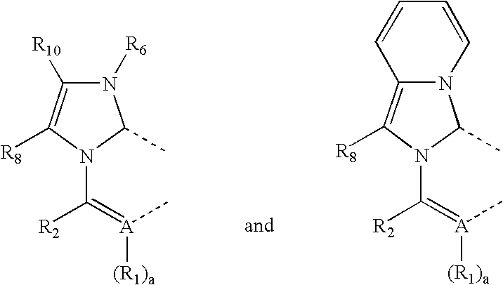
C1([R10])=C([R8])N(C(=[A]([(R1)a])C)[R2])C(C)N1[R6].C12=C([R8])N(C([R2])=[A]([(R1)a])C)C(C)N1C=CC=C2
